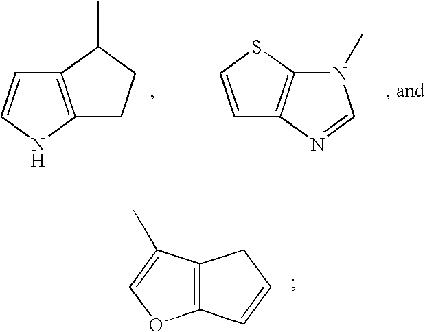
C12=C(N=CN1C)C=CS2.C12=C(NC=C1)CCC2C.C12=C(C(C)=CO1)CC=C2
